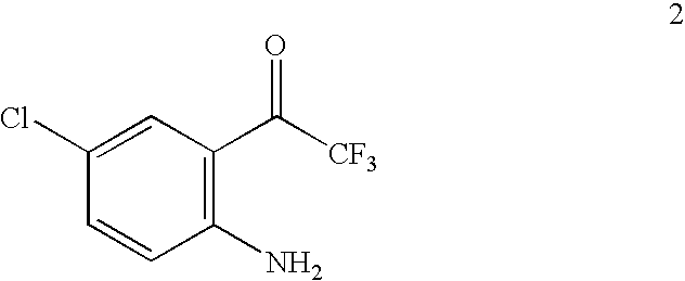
C1(Cl)=CC(C([CF3])=O)=C(N)C=C1
